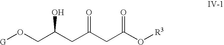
O(CC(CC(CC(O[R3])=O)=O)O)[G]
